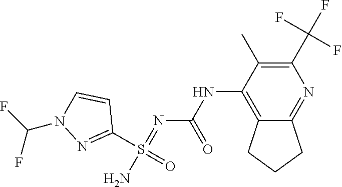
C1(S(=O)(N)=NC(NC2=C3C(=NC(C(F)(F)F)=C2C)CCC3)=O)=NN(C(F)F)C=C1
